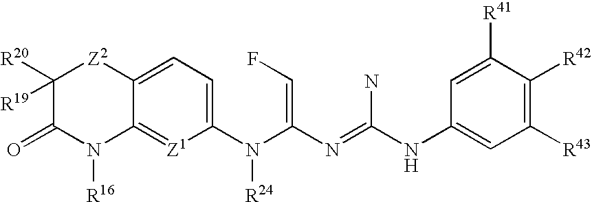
C1(N(C(=CF)N=C(N)NC2=CC([R43])=C([R42])C([R41])=C2)[R24])=CC=C2C(=[Z1]1)N([R16])C(=O)C([R20])([R19])[Z2]2
